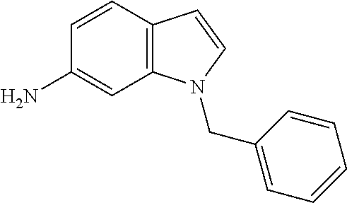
C1=CC(N)=CC2=C1C=CN2CC1=CC=CC=C1
